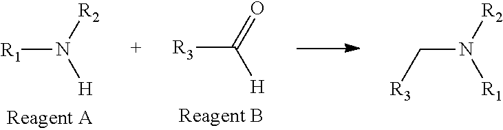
[R3]C(=O)[H].[R1]N([R2])[H].C(N([R2])[R1])[R3]
